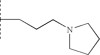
CC(C)CCCN1CCCC1
